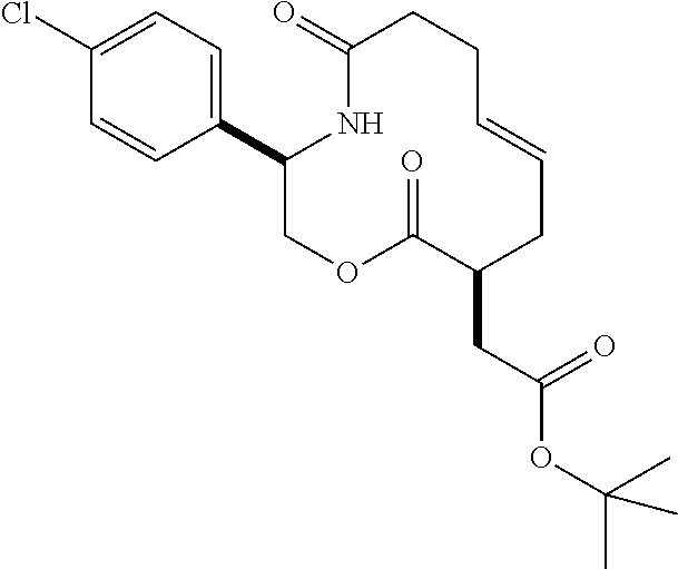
C1(C2=CC=C(Cl)C=C2)COC(=O)C(CC(OC(C)(C)C)=O)CC=CCCC(=O)N1
